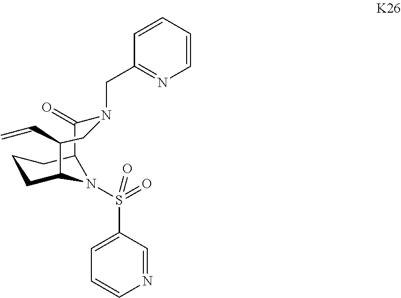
C1CC2N(S(C3=CC=CN=C3)(=O)=O)C(C1)C(=O)N(CC1=NC=CC=C1)CC2C=C
